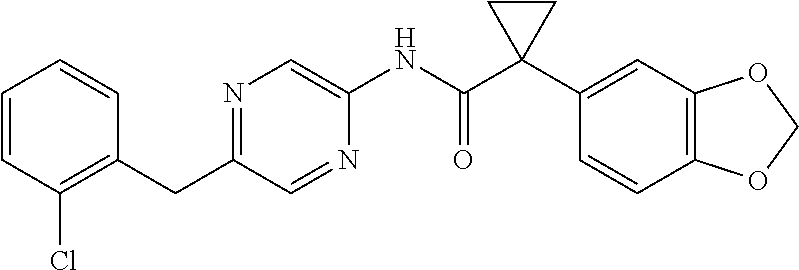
C1=CC(Cl)=C(CC2=NC=C(NC(C3(C4=CC5=C(C=C4)OCO5)CC3)=O)N=C2)C=C1
